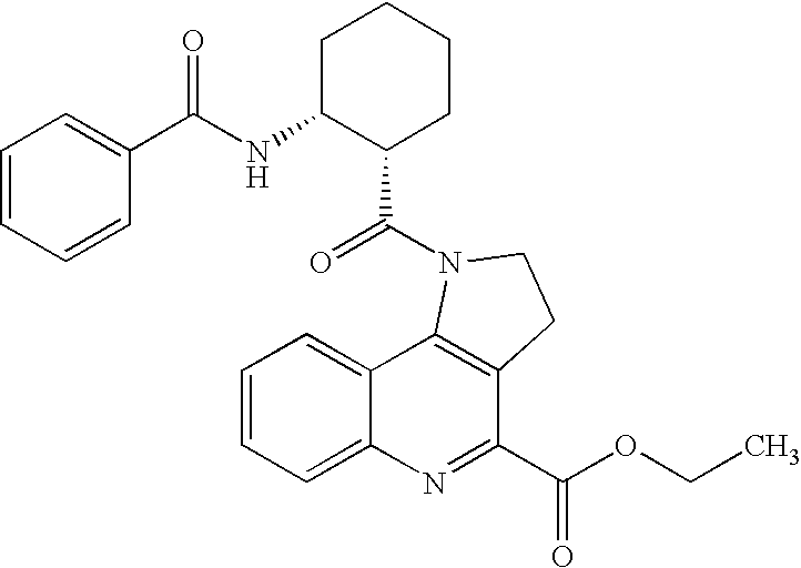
C12=CC=CC=C1N=C(C(=O)OCC)C1=C2N(C(=O)C2C(NC(=O)C3=CC=CC=C3)CCCC2)CC1
